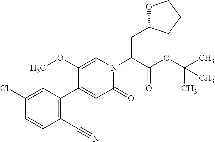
C(C1OCCC1)C(N1C=C(OC)C(C2=C(C#N)C=CC(Cl)=C2)=CC1=O)C(OC(C)(C)C)=O
